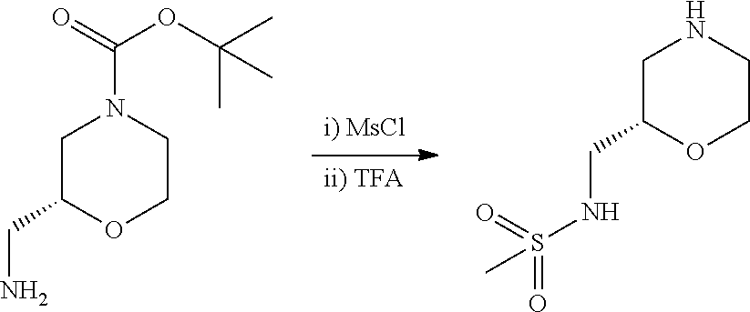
[i) MsCl].[ii) TFA].C1C(CNS(=O)(=O)C)OCCN1.C1C(CN)OCCN1C(=O)OC(C)(C)C
